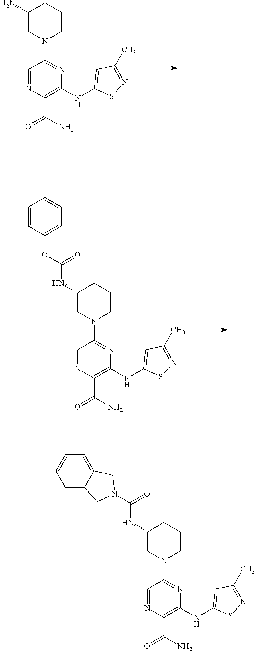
C1(N)CN(C2=NC(NC3=CC(C)=NS3)=C(C(N)=O)N=C2)CCC1.C1(NC(OC2=CC=CC=C2)=O)CN(C2=NC(NC3=CC(C)=NS3)=C(C(N)=O)N=C2)CCC1.C1(NC(=O)N2CC3=CC=CC=C3C2)CN(C2=NC(NC3=CC(C)=NS3)=C(C(N)=O)N=C2)CCC1
